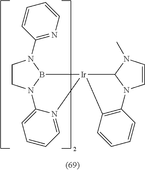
C1CN2B(N1C1=NC=CC=C1)[Ir]1(N3=CC=CC=C23)C2N(C)C=CN2C2=C1C=CC=C2
